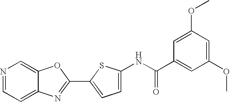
C12=CC=NC=C1OC(C1=CC=C(NC(C3=CC(OC)=CC(OC)=C3)=O)S1)=N2
